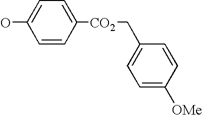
OC1=CC=C([CO2]CC2=CC=C([OMe])C=C2)C=C1
